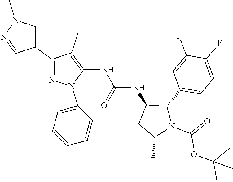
C1(C2=CN(C)N=C2)=NN(C2=CC=CC=C2)C(NC(NC2C(C3=CC=C(F)C(F)=C3)N(C(=O)OC(C)(C)C)C(C)C2)=O)=C1C
